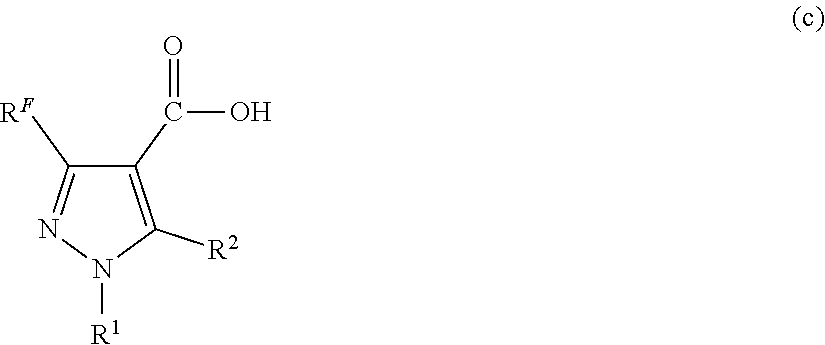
C1(C(O)=O)=C([R2])N([R1])N=C1[RF]
